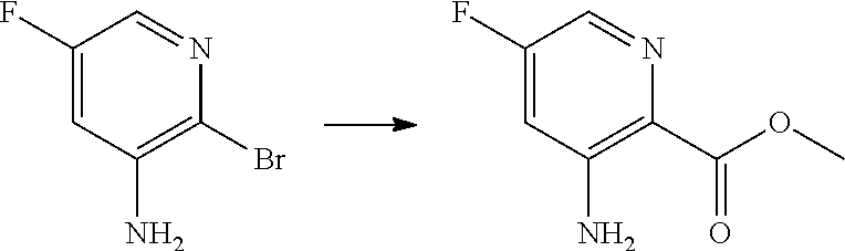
C(C1=C(N)C=C(F)C=N1)(=O)OC.BrC1=C(N)C=C(F)C=N1
